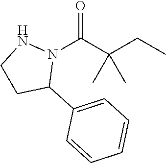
O=C(C(CC)(C)C)N1NCCC1C1=CC=CC=C1
